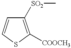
C1([SO2]C)=C([COOCH3])SC=C1
